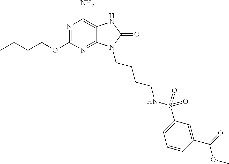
C1(N)=C2C(=NC(OCCCC)=N1)N(CCCCNS(C1=CC=CC(C(OC)=O)=C1)(=O)=O)C(=O)N2
